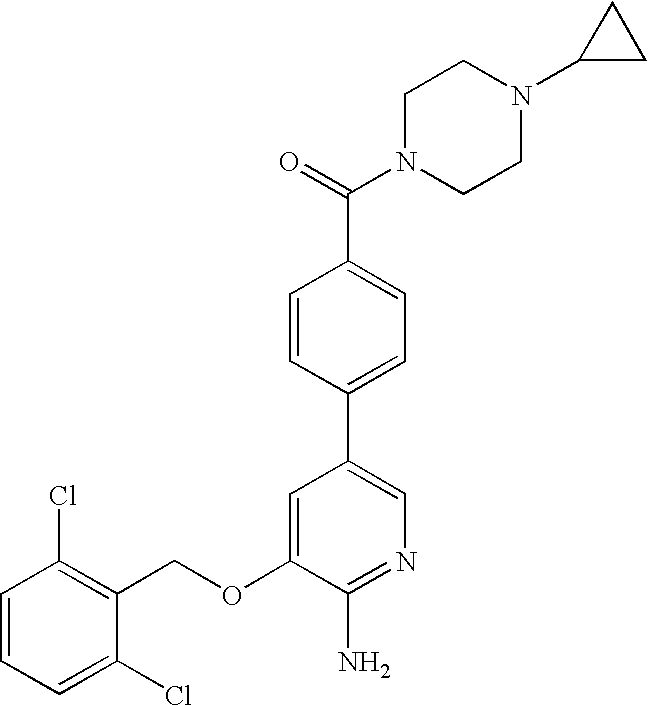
C1=CC=C(Cl)C(COC2=CC(C3=CC=C(C(N4CCN(C5CC5)CC4)=O)C=C3)=CN=C2N)=C1Cl
